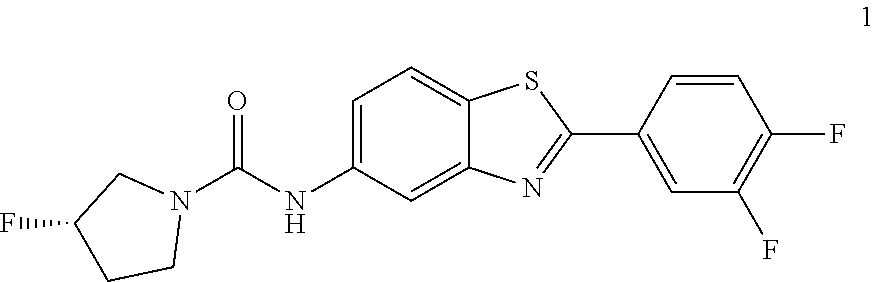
C1=C2C(=CC(NC(=O)N3CC(F)CC3)=C1)N=C(C1=CC(F)=C(F)C=C1)S2
